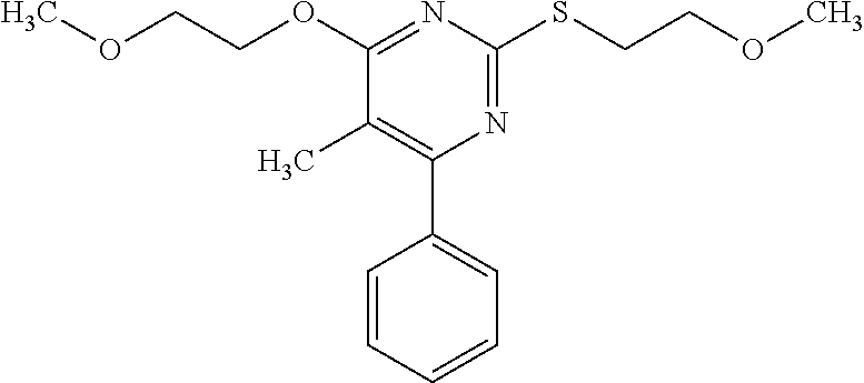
C1(OCCOC)=NC(SCCOC)=NC(C2=CC=CC=C2)=C1C
